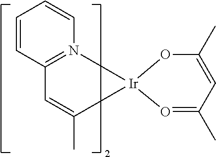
C1=CC2=N(C=C1)C[Ir]1(CC(C)=C2)O=C(C)C=C(C)O1
